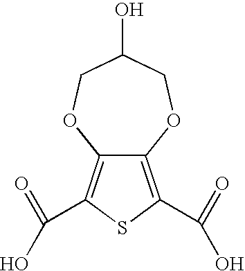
C12=C(C(=O)O)SC(C(=O)O)=C1OCC(O)CO2
